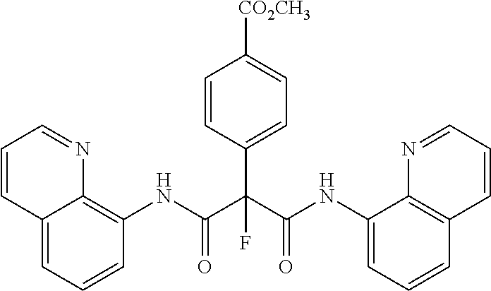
C12=CC=CC(NC(C(C(NC3=CC=CC4=C3N=CC=C4)=O)(C3=CC=C([CO2CH3])C=C3)F)=O)=C1N=CC=C2
